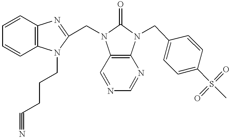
C1=CC2=C(C=C1)N(CCCC#N)C(CN1C3=C(N(CC4=CC=C(S(C)(=O)=O)C=C4)C1=O)N=CN=C3)=N2
